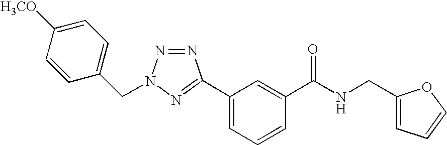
C1=CC(CN2N=NC(C3=CC=CC(C(NCC4=CC=CO4)=O)=C3)=N2)=CC=C1[H3CO]
